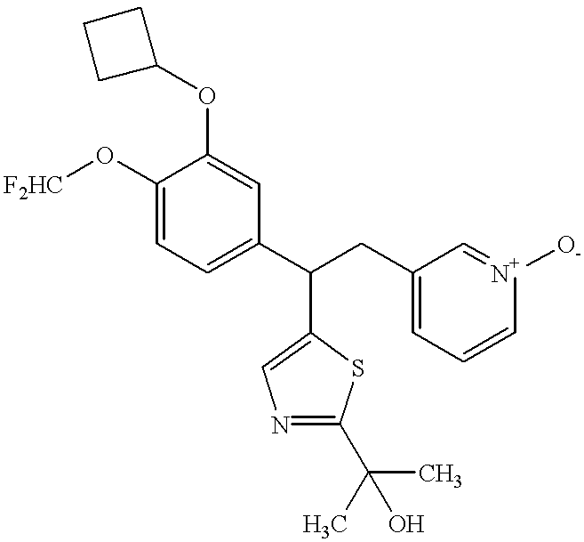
C1(O[F2HC])=CC=C(C(CC2=CC=C[N+]([O-])=C2)C2=CN=C(C(C)(O)C)S2)C=C1OC1CCC1
